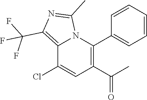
C12=C(C(F)(F)F)N=C(C)N1C(C1=CC=CC=C1)=C(C(C)=O)C=C2Cl
